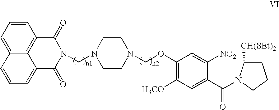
C1=CC=C2C3=C1C(=O)N(CN1CCN(COC4=C([H3CO])C=C(C(=O)N5C([CH(SEt)2])CCC5)C([NO2])=C4)CC1)C(=O)C3=CC=C2
